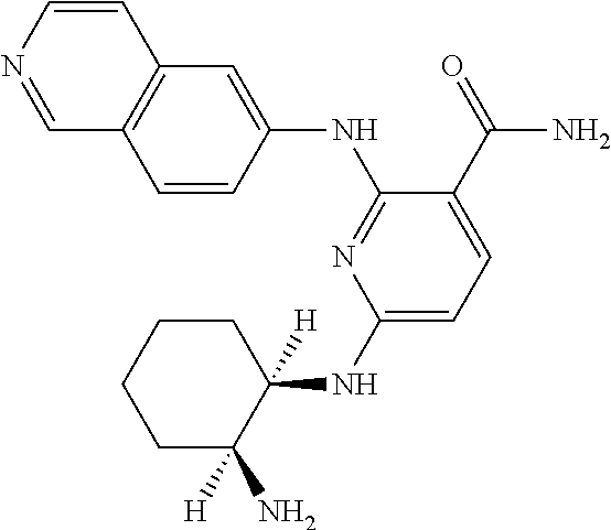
C1=CN=CC2=C1C=C(NC1=NC(NC3([H])CCCCC3(N)[H])=CC=C1C(=O)N)C=C2
